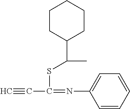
C#CC(SC(C1CCCCC1)C)=NC1=CC=CC=C1
